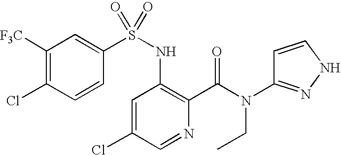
C1([F3C])=C(Cl)C=CC(S(NC2=C(C(N(CC)C3=NNC=C3)=O)N=CC(Cl)=C2)(=O)=O)=C1
